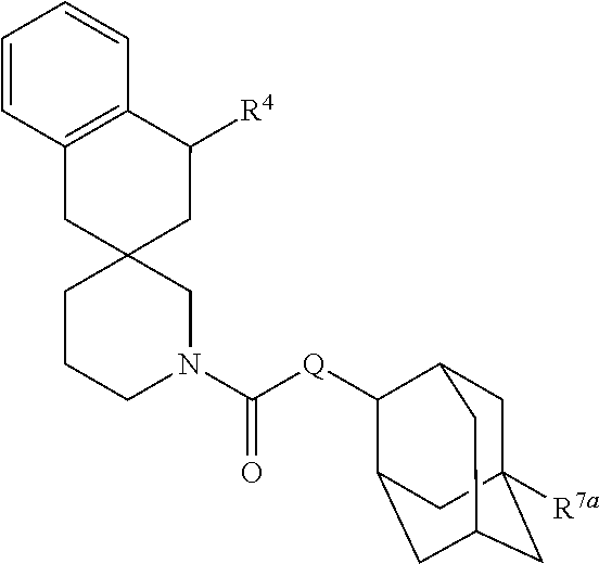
C1C2([R7a])CC3CC(C([Q]C(N4CC5(CCC4)CC([R4])C4=C(C5)C=CC=C4)=O)C1C3)C2
